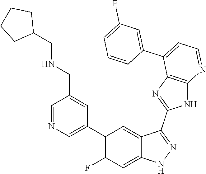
C1=NC=C(C2=C(F)C=C3C(=C2)C(C2=NC4=C(N2)N=CC=C4C2=CC(F)=CC=C2)=NN3)C=C1CNCC1CCCC1
